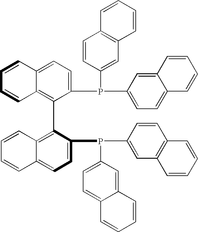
C1=CC2=CC=C(P(C3=CC=C4C(=C3)C=CC=C4)C3=CC4=C(C=C3)C=CC=C4)C(C3=C4C(=CC=C3P(C3=CC5=C(C=C3)C=CC=C5)C3=CC=C5C(=C3)C=CC=C5)C=CC=C4)=C2C=C1
